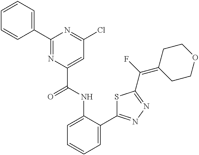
C1=C(NC(C2=CC(Cl)=NC(C3=CC=CC=C3)=N2)=O)C(C2=NN=C(C(F)=C3CCOCC3)S2)=CC=C1
